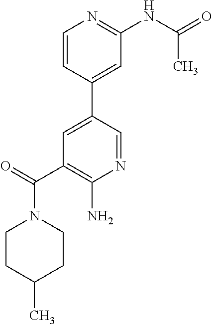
C1CC(C)CCN1C(=O)C1=C(N)N=CC(C2=CC(NC(=O)C)=NC=C2)=C1
